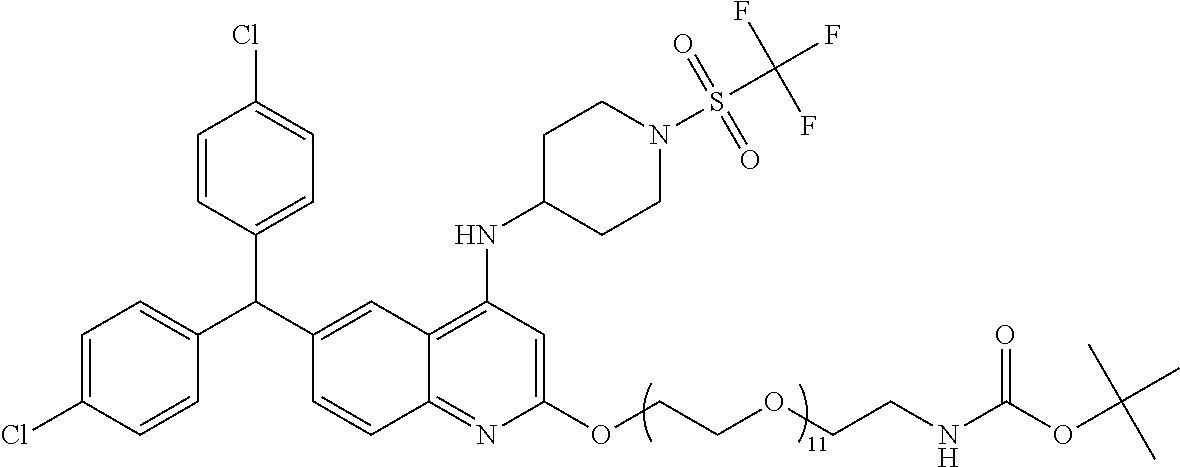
C1=C(Cl)C=CC(C(C2=CC3=C(NC4CCN(S(C(F)(F)F)(=O)=O)CC4)C=C(OCCOCCNC(OC(C)(C)C)=O)N=C3C=C2)C2=CC=C(Cl)C=C2)=C1
